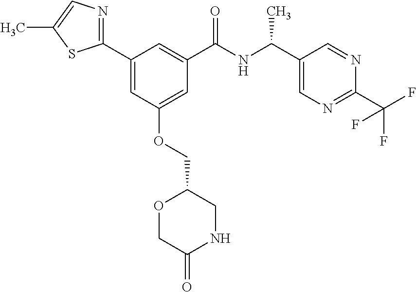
C1(C2=CC(OCC3OCC(=O)NC3)=CC(C(NC(C3=CN=C(C(F)(F)F)N=C3)C)=O)=C2)=NC=C(C)S1
